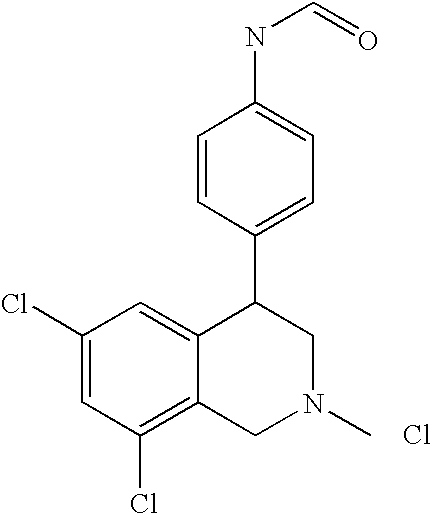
Cl.C1(Cl)=C2C(=CC(Cl)=C1)C(C1=CC=C(NC=O)C=C1)CN(C)C2
